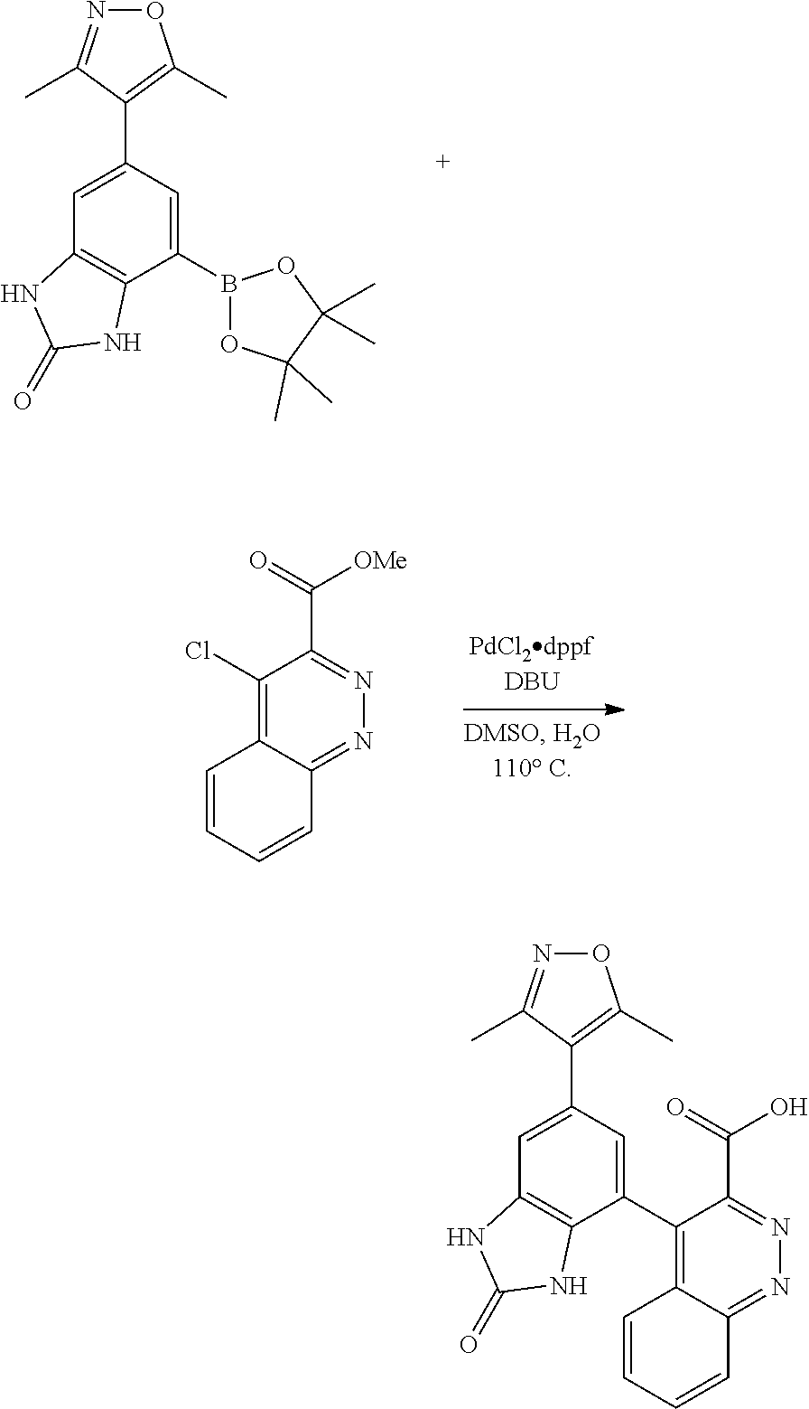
C1=C(C2=C(C)ON=C2C)C=C(B2OC(C)(C)C(C)(C)O2)C2=C1NC(=O)N2.C1(Cl)=C2C(=NN=C1C(=O)[OMe])C=CC=C2.C1=C(C2=C(C)ON=C2C)C=C(C2=C3C(=NN=C2C(=O)O)C=CC=C3)C2=C1NC(=O)N2
